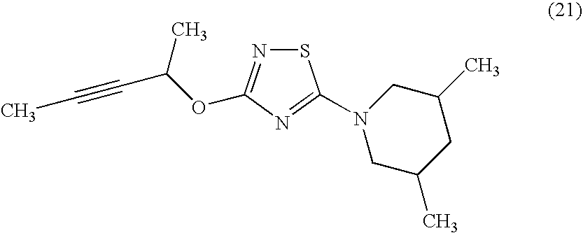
S1N=C(OC(C#CC)C)N=C1N1CC(C)CC(C)C1
